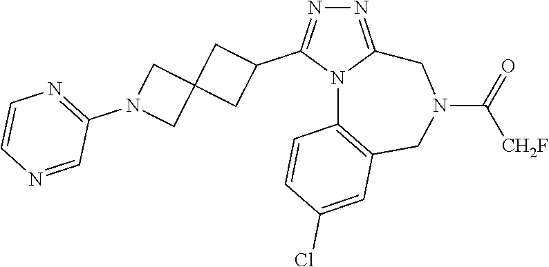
N1=C2N(C(C3CC4(C3)CN(C3=NC=CN=C3)C4)=N1)C1=C(CN(C(=O)[CH2F])C2)C=C(Cl)C=C1
